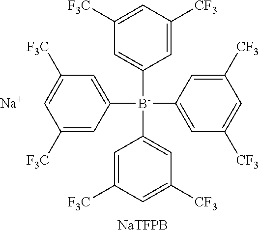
C1([F3C])=CC([B-](C2=CC([F3C])=CC([CF3])=C2)(C2=CC([CF3])=CC([F3C])=C2)C2=CC([CF3])=CC([CF3])=C2)=CC([F3C])=C1.[Na].[NaTFPB]
